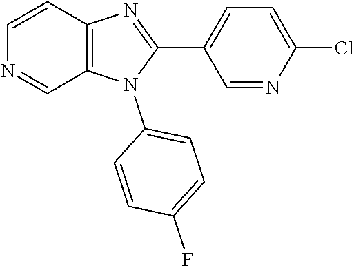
C12=C(C=CN=C1)N=C(C1=CC=C(Cl)N=C1)N2C1=CC=C(F)C=C1
